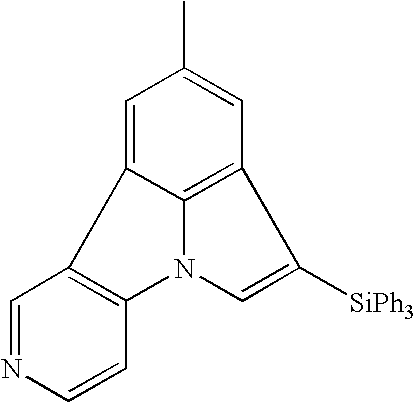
C1=C2C3=C(C=C1C)C([SiPh3])=CN3C1=C2C=NC=C1
